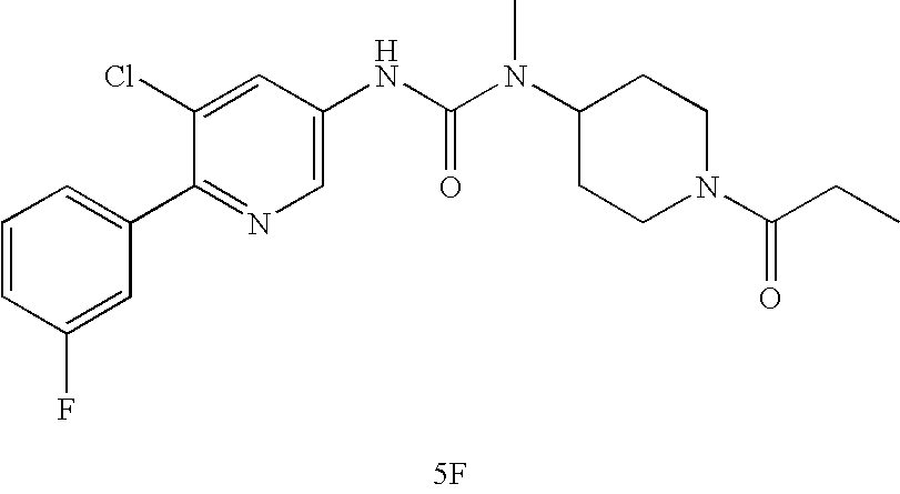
[5F].C1(C2=CC=CC(F)=C2)=NC=C(NC(N(C2CCN(C(=O)CC)CC2)C)=O)C=C1Cl
